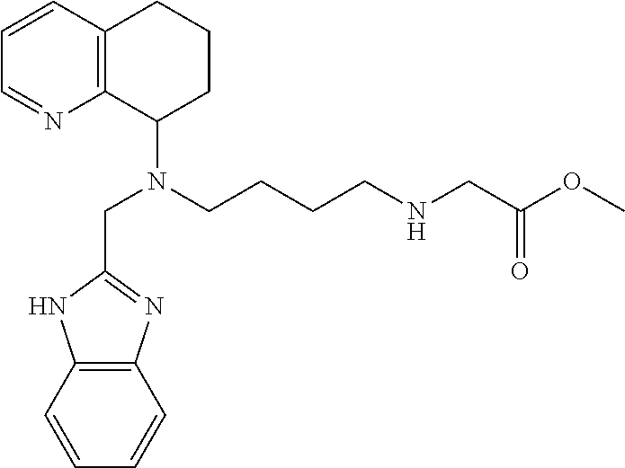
C1=CC2=C(N=C1)C(N(CCCCNCC(OC)=O)CC1=NC3=C(N1)C=CC=C3)CCC2
